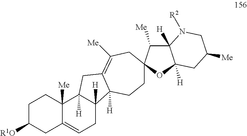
C1C([R1O])CC2=CCC3([H])C([H])(C2([Me])C1)CC1=C([Me])CC2(C([Me])C4([H])C([H])(O2)CC([Me])CN4[R2])CCC31[H]
